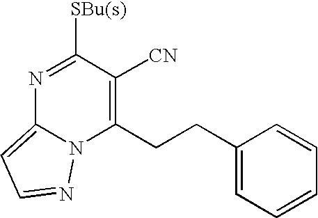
N1=C([SBu(s)])C([CN])=C(CCC2=CC=CC=C2)N2C1=CC=N2
